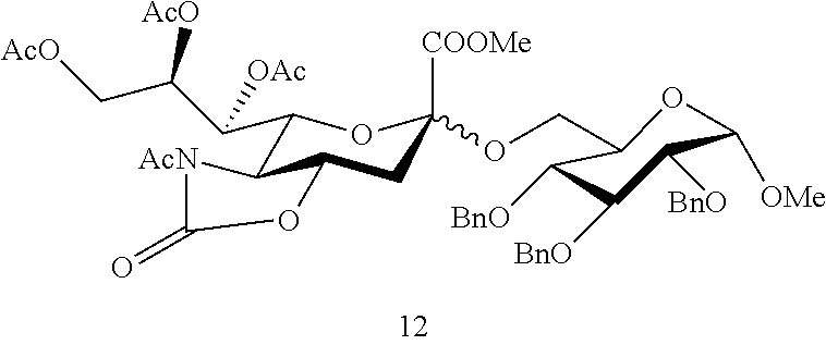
C1(C(C(C[AcO])[AcO])[OAc])C2C(CC([COOMe])(OCC3C([BnO])C([BnO])C([BnO])C([OMe])O3)O1)OC(=O)[AcN]2
